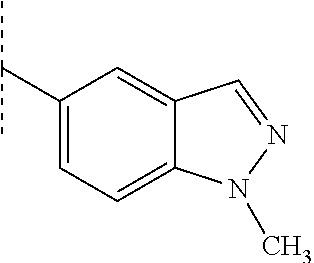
C1(C(C)C)=CC=C2C(=C1)C=NN2C
